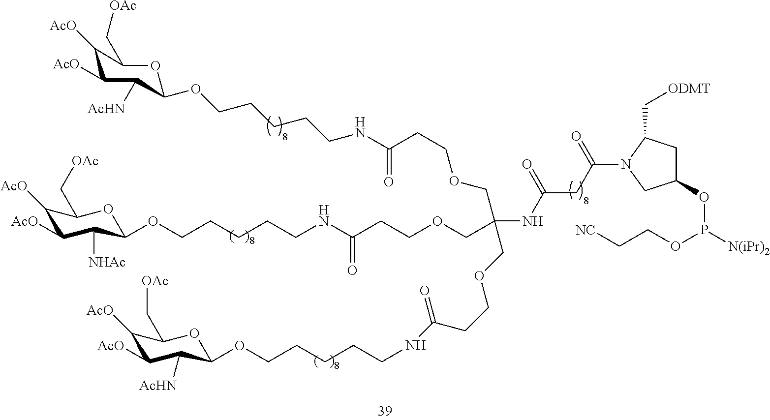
C1([AcO])C([AcO])C([NHAc])C(OCCCCCNC(CCOCC(NC(CC(=O)N2CC(OP(OCC[NC])[N(iPr)2])CC2C[ODMT])=O)(COCCC(NCCCCCOC2C([AcHN])C([AcO])C([AcO])C(C[OAc])O2)=O)COCCC(NCCCCCOC2C([AcHN])C([AcO])C([AcO])C(C[OAc])O2)=O)=O)OC1C[OAc]
